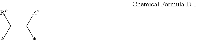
[Rb]C(=C([Rc])*)*
